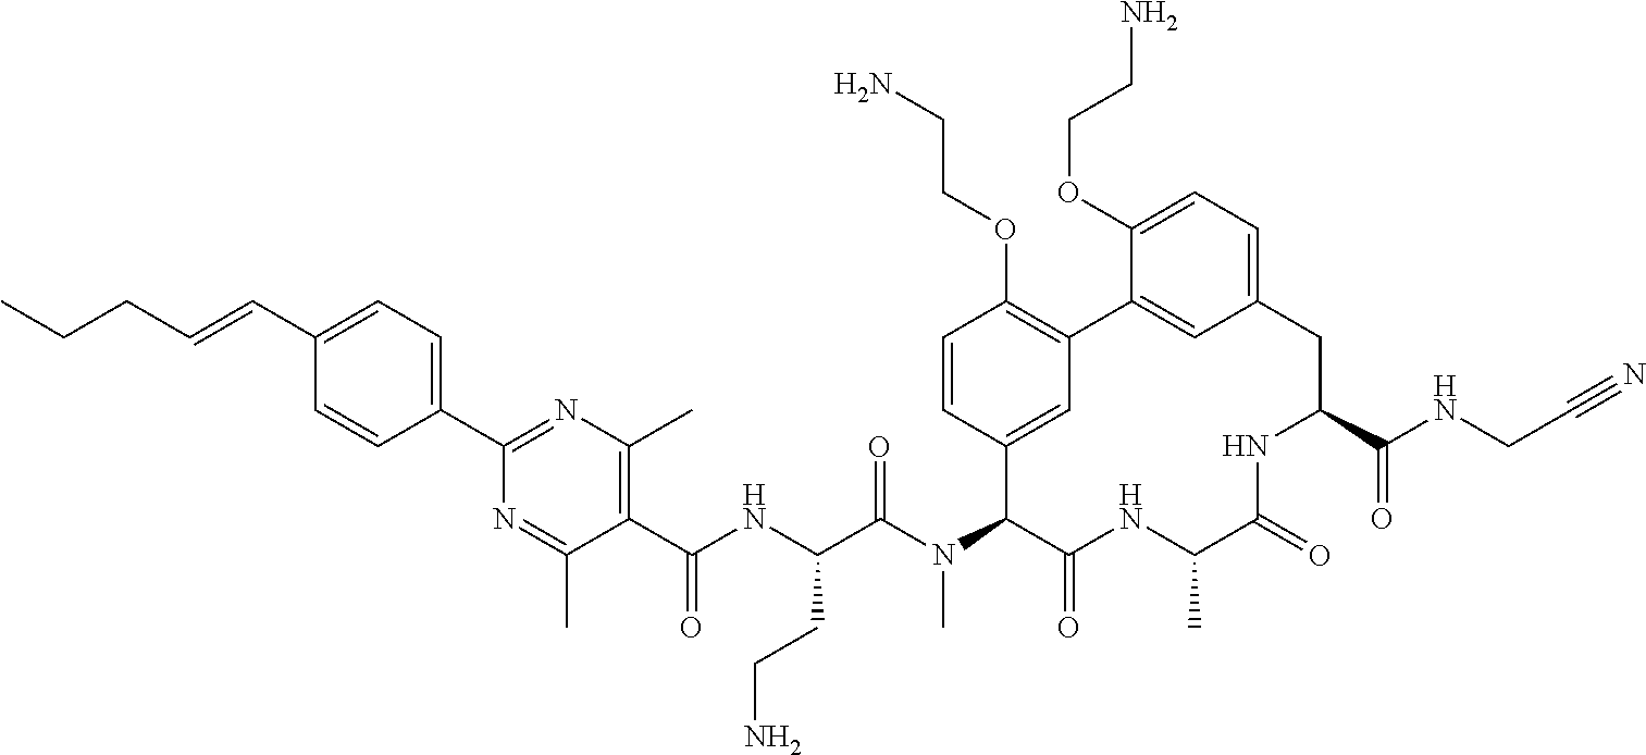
C1(C(NC(C(N(C2C(=O)NC(C)C(=O)NC(C(NCC#N)=O)CC3=CC=C(OCCN)C(=C3)C3=C(OCCN)C=CC2=C3)C)=O)CCN)=O)=C(C)N=C(C2=CC=C(C=CCCC)C=C2)N=C1C
